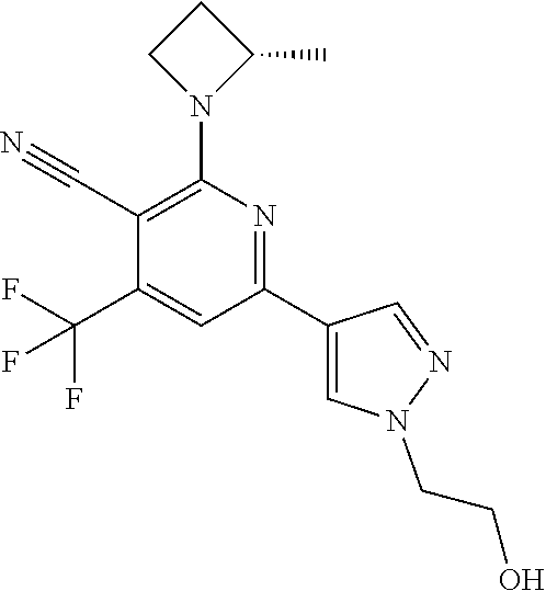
C1(C#N)=C(N2C(C)CC2)N=C(C2=CN(CCO)N=C2)C=C1C(F)(F)F
